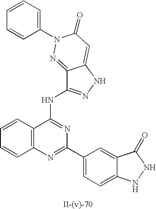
C12=NN(C3=CC=CC=C3)C(=O)C=C1NN=C2NC1=NC(C2=CC=C3C(=C2)C(=O)NN3)=NC2=C1C=CC=C2
